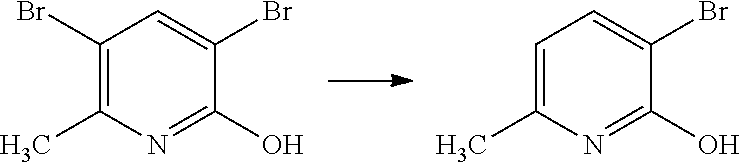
C1(Br)=C(C)N=C(O)C(Br)=C1.C1=C(C)N=C(O)C(Br)=C1
